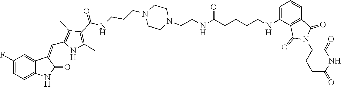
C1CN(CCCNC(C2=C(C)NC(C=C3C4=CC(F)=CC=C4NC3=O)=C2C)=O)CCN1CCNC(=O)CCCCNC1=CC=CC2=C1C(=O)N(C1CCC(=O)NC1=O)C2=O
